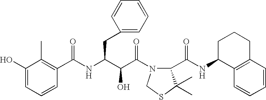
C1(O)=CC=CC(C(NC(C(C(=O)N2C(C(NC3C4=C(CCC3)C=CC=C4)=O)C(C)(C)SC2)O)CC2=CC=CC=C2)=O)=C1C
